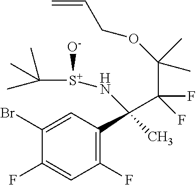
C1(Br)=CC(C(C)(C(F)(F)C(C)(C)OCC=C)N[S+](C(C)(C)C)[O-])=C(F)C=C1F
